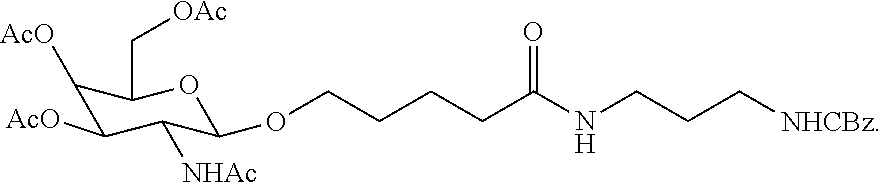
C1([AcO])C([AcO])C([NHAc])C(OCCCCC(NCCC[NHCBz])=O)OC1C[OAc]
